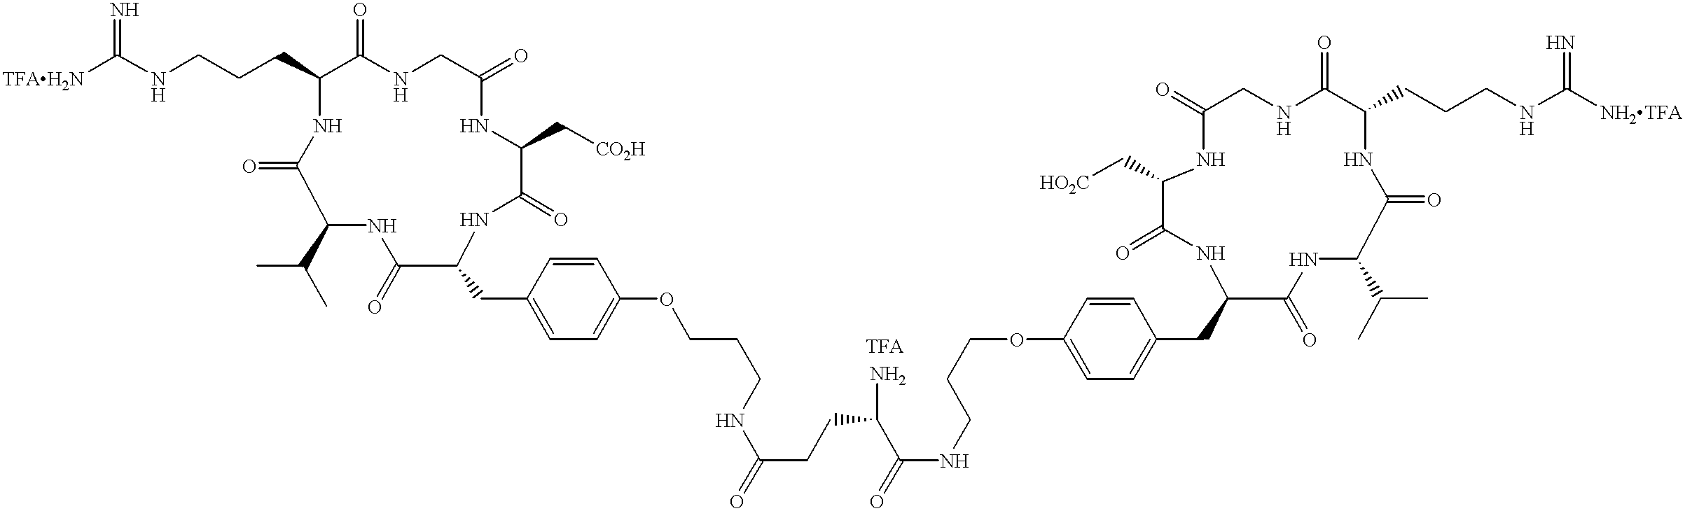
[TFAH2N]C(NCCCC1C(=O)NCC(=O)NC(C[CO2H])C(=O)NC(CC2=CC=C(OCCCNC(CCC(C(NCCCOC3=CC=C(CC4NC(=O)C(C[HO2C])NC(=O)CNC(=O)C(CCCNC([NH2TFA])=N)NC(=O)C(C(C)C)NC4=O)C=C3)=O)N)=O)C=C2)C(=O)NC(C(C)C)C(=O)N1)=N
